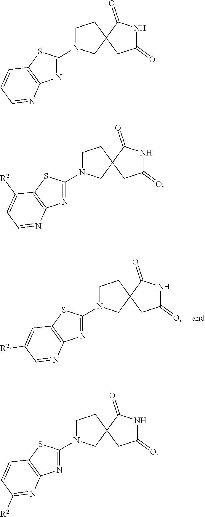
C1N(C2=NC3=C(S2)C=C([R2])C=N3)CC2(C1)CC(=O)NC2=O.C1N(C2=NC3=C(S2)C=CC=N3)CC2(C1)CC(=O)NC2=O.C1N(C2=NC3=C(S2)C([R2])=CC=N3)CC2(C1)CC(=O)NC2=O.C1N(C2=NC3=C(S2)C=CC([R2])=N3)CC2(C1)CC(=O)NC2=O
